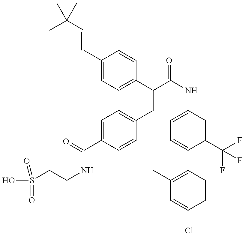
C(C1=CC=C(CC(C(NC2=CC=C(C3=C(C)C=C(Cl)C=C3)C(C(F)(F)F)=C2)=O)C2=CC=C(C=CC(C)(C)C)C=C2)C=C1)(NCCS(O)(=O)=O)=O
